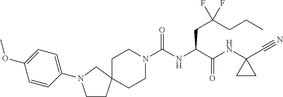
C(NC(C(NC1(C#N)CC1)=O)CC(F)(CCC)F)(N1CCC2(CC1)CCN(C1=CC=C(OC)C=C1)C2)=O
